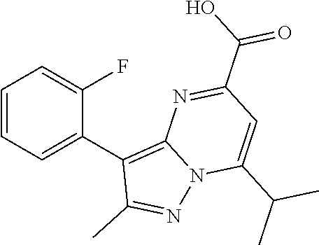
C1=CC=C(C2=C3N(N=C2C)C(C(C)C)=CC(C(O)=O)=N3)C(F)=C1
